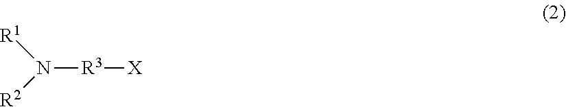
N([R3][X])([R2])[R1]
